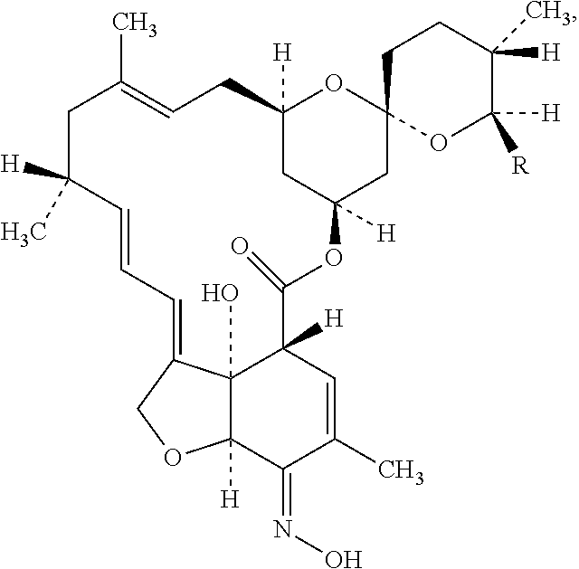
C12([H])CC([H])(CC3(O1)OC([R])([H])C(C)([H])CC3)OC(=O)C1([H])C3(O)C([H])(C(=NO)C(C)=C1)OCC3=CC=CC([H])(C)CC(C)=CC2
